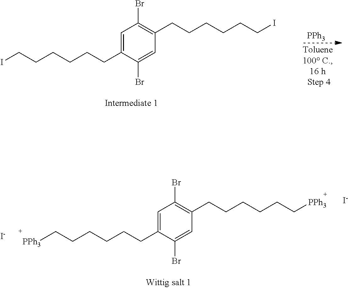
C1=C(CCCCCC[PPh3])C(Br)=CC(CCCCCC[PPh3])=C1Br.[I-].[I-].C1=C(CCCCCCI)C(Br)=CC(CCCCCCI)=C1Br.[PPh3]
